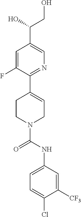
C1=C(F)C(C2=CCN(C(NC3=CC=C(Cl)C([CF3])=C3)=O)CC2)=NC=C1C(CO)O
